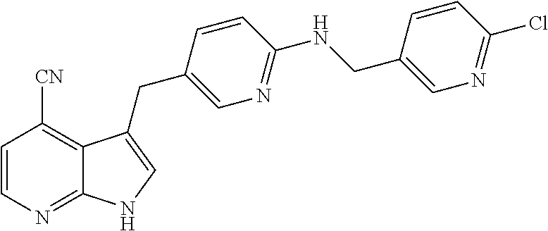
C1=CN=C2C(=C1[CN])C(CC1=CN=C(NCC3=CN=C(Cl)C=C3)C=C1)=CN2
